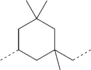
C1C(C)CC(CC)(C)CC1(C)C
